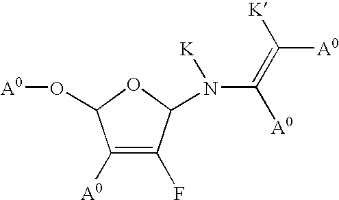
C1([A0])=C(F)C(N(C(=C([K])[A0])[A0])[K])OC1O[A0]
